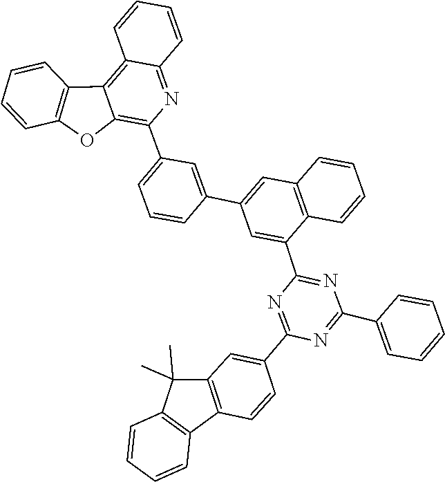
C1(C2=CC3=C(C=C2)C2=C(C3(C)C)C=CC=C2)=NC(C2=CC(C3=CC(C4=C5C(=C6C=CC=CC6=N4)C4=C(C=CC=C4)O5)=CC=C3)=CC3=C2C=CC=C3)=NC(C2=CC=CC=C2)=N1
